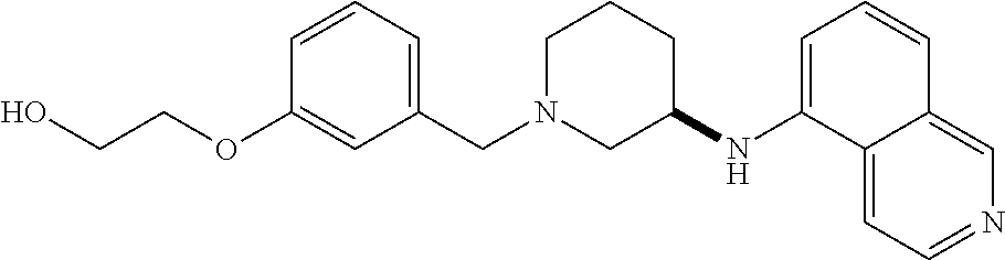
C1(OCCO)=CC(CN2CCCC(NC3=CC=CC4=CN=CC=C34)C2)=CC=C1
